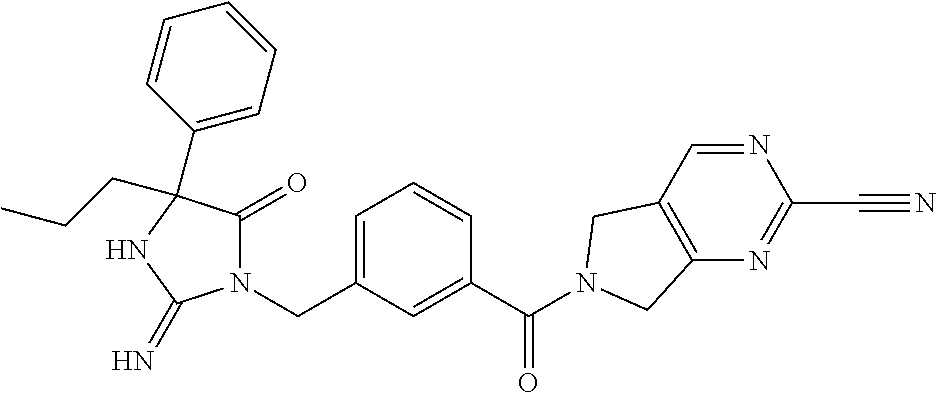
N1(CC2=CC=CC(C(=O)N3CC4=C(N=C(C#N)N=C4)C3)=C2)C(=O)C(C2=CC=CC=C2)(CCC)NC1=N
